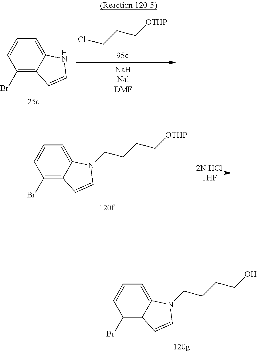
C1(Br)=C2C(=CC=C1)N(CCCCO)C=C2.C1(Br)=C2C(=CC=C1)NC=C2.ClCCC[OTHP].C1(Br)=C2C(=CC=C1)N(CCCC[OTHP])C=C2.[2N HCl].[THF]
